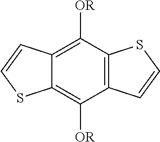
C12=C(C([OR])=C3C(=C1[OR])SC=C3)SC=C2
